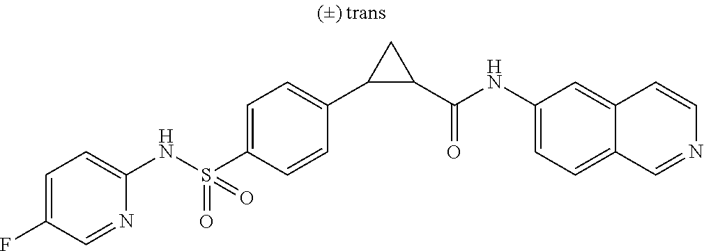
N(S(C1=CC=C(C2C(C(NC3=CC=C4C(=C3)C=CN=C4)=O)C2)C=C1)(=O)=O)C1=CC=C(F)C=N1
